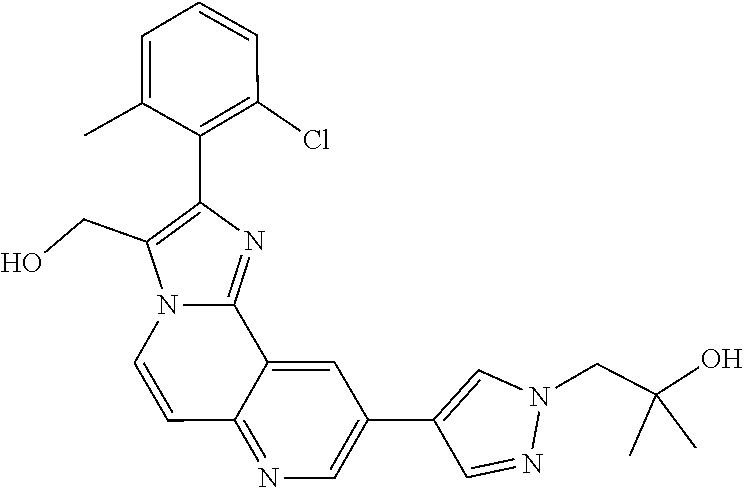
N1(CC(O)(C)C)N=CC(C2=CN=C3C(=C2)C2=NC(C4=C(Cl)C=CC=C4C)=C(CO)N2C=C3)=C1
